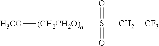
S(C[CF3])(=O)(=O)[(CH2CH2O)n][H3CO]
